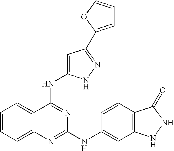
N1=C(NC2=CC3=C(C=C2)C(=O)NN3)N=C(NC2=CC(C3=CC=CO3)=NN2)C2=CC=CC=C12
